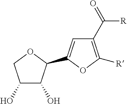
C1(O)C(O)C(C2=CC(C(=O)[R])=C([R])O2)OC1
